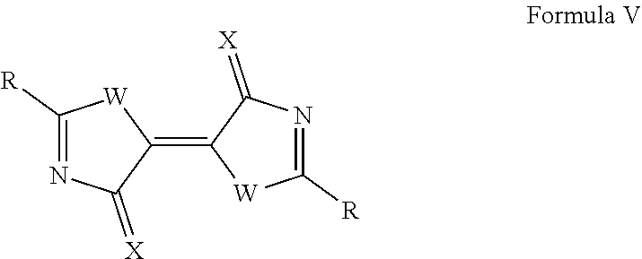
C1([R])=NC(=[X])C(=C2[W]C([R])=NC2=[X])[W]1
